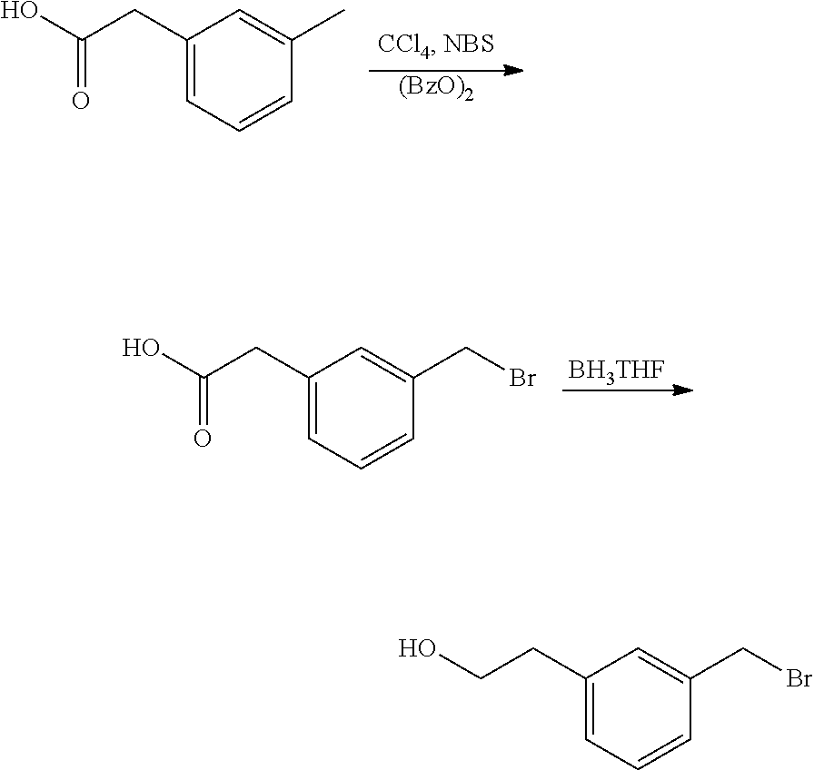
[(BzO)2].C1(CC(O)=O)=CC=CC(C)=C1.[BH3THF].C1(CC(O)=O)=CC=CC(CBr)=C1.C1(CCO)=CC=CC(CBr)=C1
